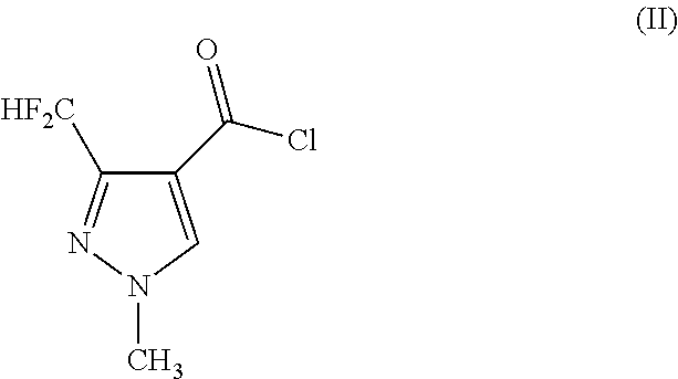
ClC(C1=CN(C)N=C1[HF2C])=O
